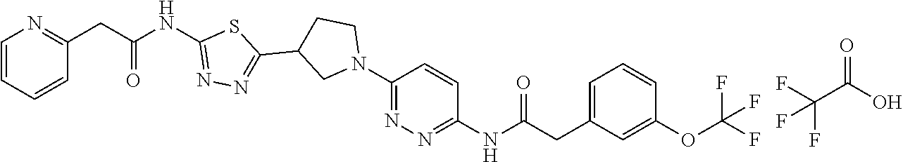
C1=CC=CC(CC(NC2=NN=C(C3CN(C4=NN=C(NC(CC5=CC=CC(OC(F)(F)F)=C5)=O)C=C4)CC3)S2)=O)=N1.O=C(O)C(F)(F)F
